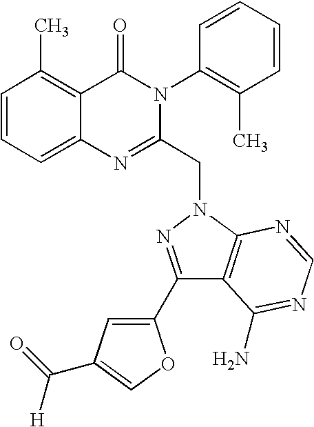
C1=CC=C2C(=C1C)C(=O)N(C1=C(C)C=CC=C1)C(CN1N=C(C3=CC(C(=O)[H])=CO3)C3=C1N=CN=C3N)=N2
